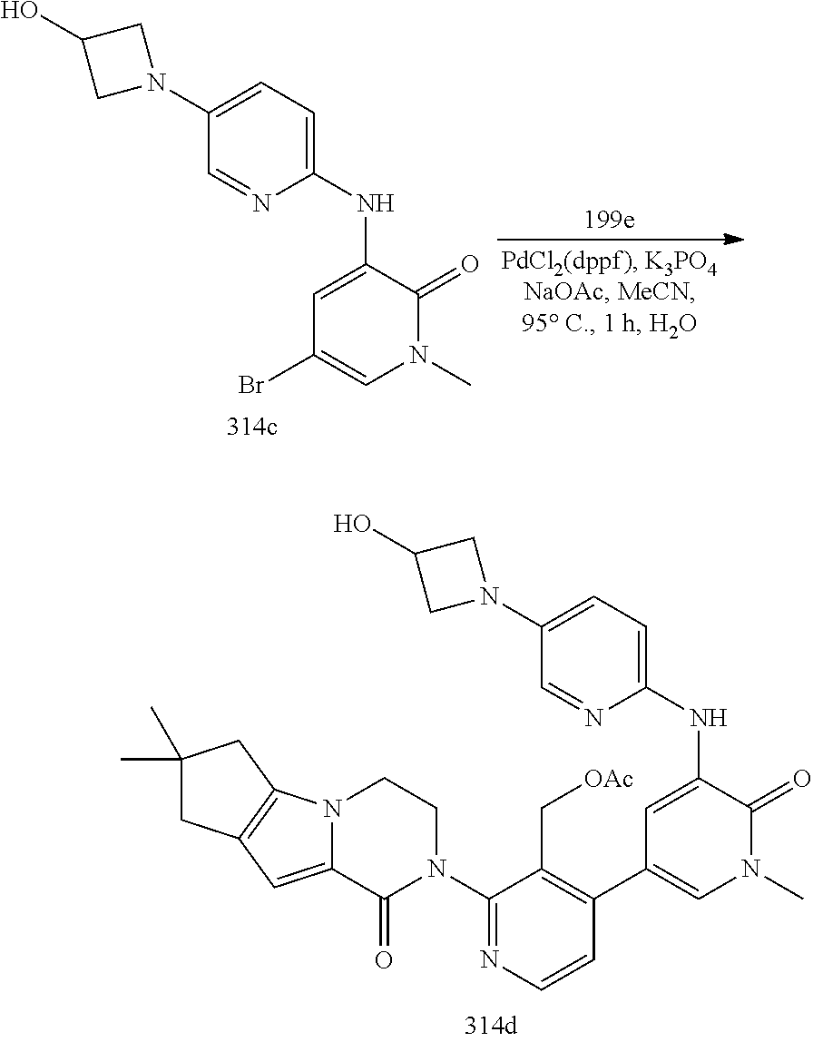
C1=C(NC2=CC=C(N3CC(O)C3)C=N2)C(=O)N(C)C=C1Br.C1(N2CCN3C(=CC4=C3CC(C)(C)C4)C2=O)=NC=CC(C2=CN(C)C(=O)C(NC3=CC=C(N4CC(O)C4)C=N3)=C2)=C1C[OAc]
